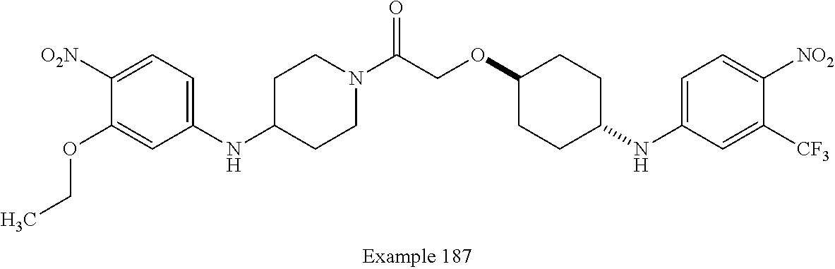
N(C1=CC=C([O2N])C(OCC)=C1)C1CCN(C(COC2CCC(NC3=CC=C([NO2])C([CF3])=C3)CC2)=O)CC1
